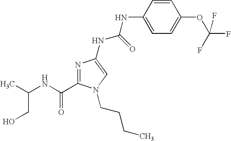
C(C(NC(=O)C1=NC(NC(NC2=CC=C(OC(F)(F)F)C=C2)=O)=CN1CCCC)C)O
